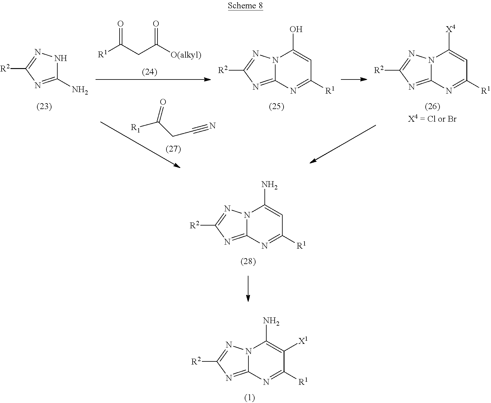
N1C(N)=NC([R2])=N1.O=C(CC([O(alkyl)])=O)[R1].N12C(=NC([R2])=N1)N=C([R1])C=C2O.N12C(=NC([R2])=N1)N=C([R1])C=C2[X4].C(C#N)C([R1])=O.N12C(=NC([R2])=N1)N=C([R1])C=C2N.N12C(=NC([R2])=N1)N=C([R1])C([X1])=C2N
